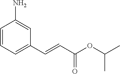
NC1=CC(C=CC(OC(C)C)=O)=CC=C1
